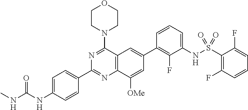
C12=C(N=C(C3=CC=C(NC(NC)=O)C=C3)N=C1N1CCOCC1)C([OMe])=CC(C1=C(F)C(NS(=O)(=O)C3=C(F)C=CC=C3F)=CC=C1)=C2
